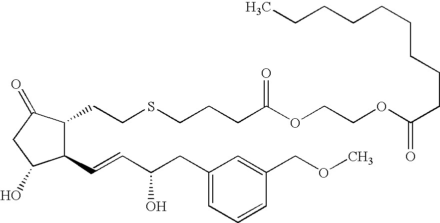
C1(C=CC(CC2=CC=CC(COC)=C2)O)C(CCSCCCC(OCCOC(CCCCCCCCC)=O)=O)C(=O)CC1O
